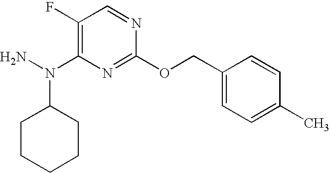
C1(F)=C(N(N)C2CCCCC2)N=C(OCC2=CC=C(C)C=C2)N=C1
